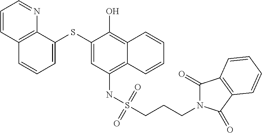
C12=C(NS(CCCN3C(=O)C4=C(C3=O)C=CC=C4)(=O)=O)C=C(SC3=CC=CC4=C3N=CC=C4)C(O)=C1C=CC=C2
